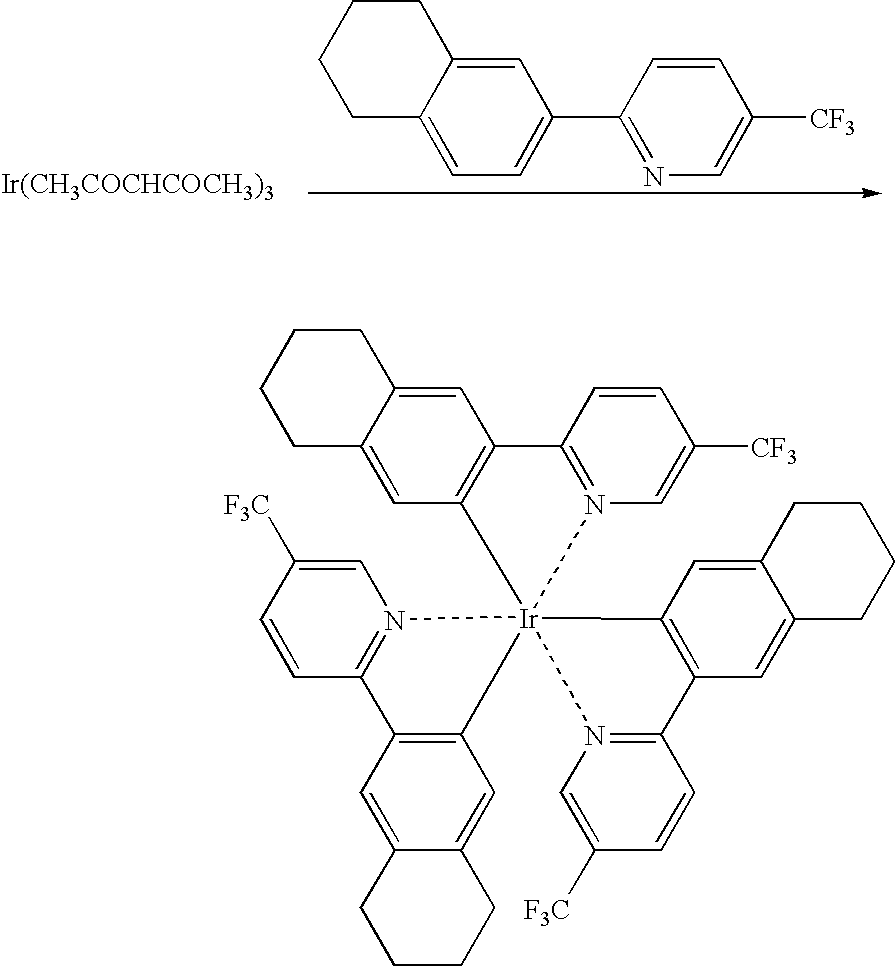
C1=C2C(=CC=C1C1=NC=C([CF3])C=C1)CCCC2.[Ir(CH3COCHCOCH3)3].C12=CC3=C(C=C1CCCC2)[Ir]12(N4=C(C=CC([F3C])=C4)C4=C1C=C1C(=C4)CCCC1)(N1=C3C=CC([CF3])=C1)N1=C(C=CC([F3C])=C1)C1=C2C=C2C(=C1)CCCC2
